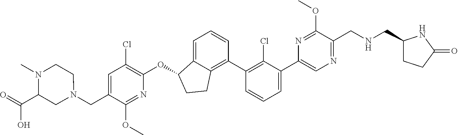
C(C1=CC(Cl)=C(OC2C3=CC=CC(C4=C(Cl)C(C5=CN=C(CNCC6CCC(=O)N6)C(OC)=N5)=CC=C4)=C3CC2)N=C1OC)N1CCN(C)C(C(O)=O)C1
